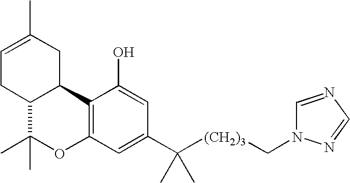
C1=C(C)CC2C(C1)C(C)(C)OC1=C2C(O)=CC(C([(CH2)3]CN2C=NC=N2)(C)C)=C1
